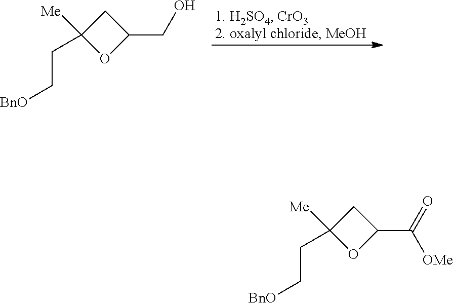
C1([Me])(CC[BnO])OC(CO)C1.C1([Me])(CC[BnO])OC(C(=O)[OMe])C1
